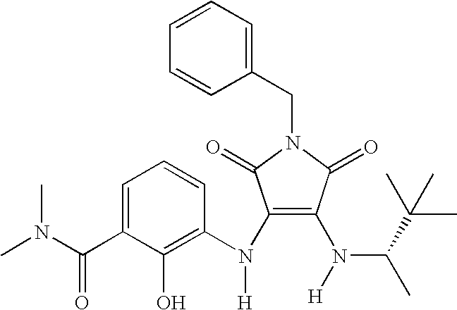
C1(N(C2=C(O)C(C(N(C)C)=O)=CC=C2)[H])=C(N(C(C)C(C)(C)C)[H])C(=O)N(CC2=CC=CC=C2)C1=O
